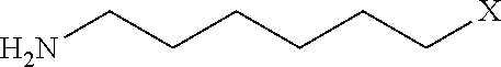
NCCCCCC[X]
